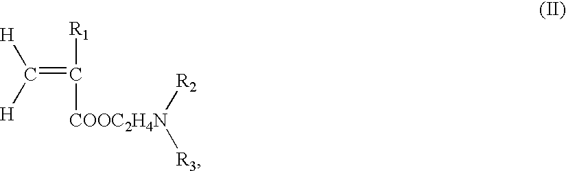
[H]C([H])=C([R1])[COOC2H4N]([R2])[R3]
